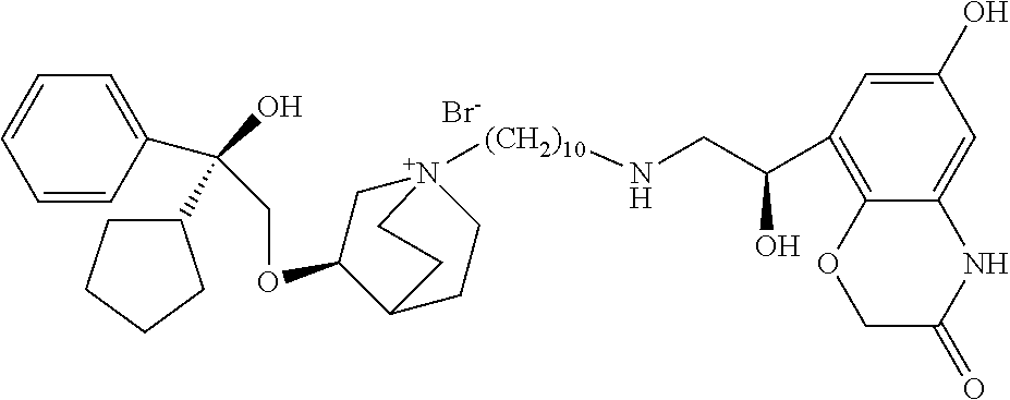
[Br-].C1=CC(C(O)(COC2C[N+]3([(CH2)10]NCC(O)C4=C5C(=CC(O)=C4)NC(=O)CO5)CCC2CC3)C2CCCC2)=CC=C1
